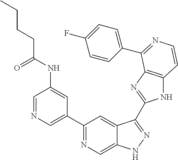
C1=NC=C(C2=NC=C3C(=C2)C(C2=NC4=C(N2)C=CN=C4C2=CC=C(F)C=C2)=NN3)C=C1NC(CCCC)=O
